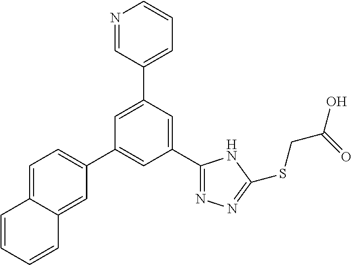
C1(C2=NN=C(SCC(O)=O)N2)=CC(C2=CC=CN=C2)=CC(C2=CC=C3C(=C2)C=CC=C3)=C1
